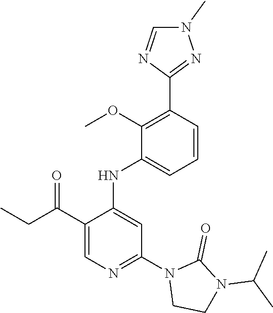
C1=CC(C2=NN(C)C=N2)=C(OC)C(NC2=CC(N3CCN(C(C)C)C3=O)=NC=C2C(CC)=O)=C1
